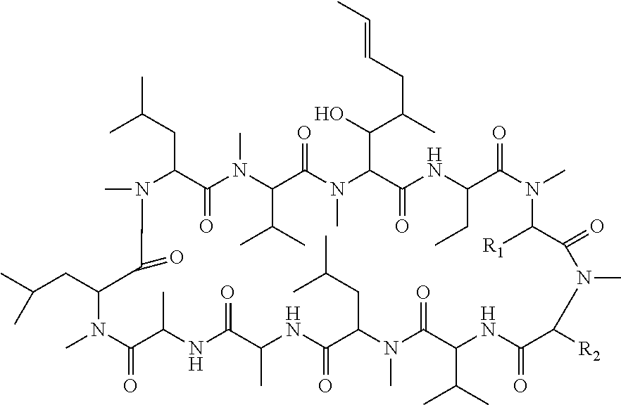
CC(CC1C(=O)N(C)C(C(C)C)C(=O)N(C)C(C(O)C(C)CC=CC)C(=O)NC(CC)C(=O)N(C)C([R1])C(=O)N(C)C([R2])C(=O)NC(C(C)C)C(=O)N(C)C(CC(C)C)C(=O)NC(C)C(=O)NC(C)C(=O)N(C)C(CC(C)C)C(=O)N1C)C
